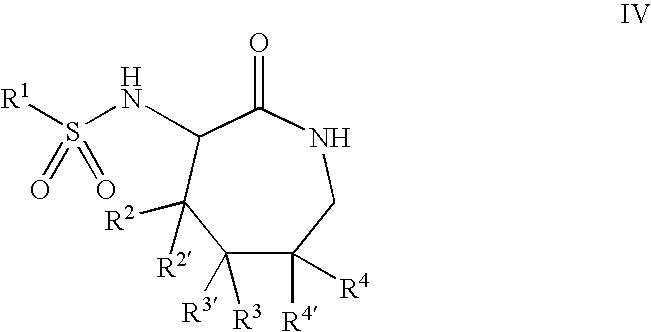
C1([R3])([R3])C([R4])([R4])CNC(=O)C(NS([R1])(=O)=O)C1([R2])[R2]
